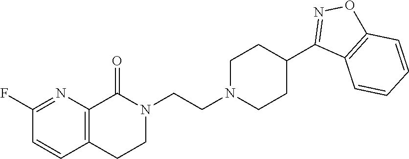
N1(CCN2CCC(C3=NOC4=C3C=CC=C4)CC2)C(=O)C2=C(CC1)C=CC(F)=N2
